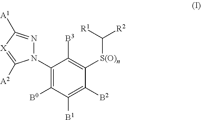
C1(N2N=C([A1])[X]=C2[A2])=C([B0])C([B1])=C([B2])C([S(O)n]C([R1])[R2])=C1[B3]
